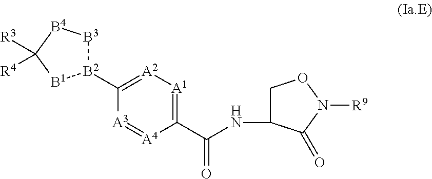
[B2]1(C2=[A2][A1]=C(C(NC3CON([R9])C3=O)=O)[A4]=[A3]2)[B3][B4]C([R3])([R4])[B1]1
